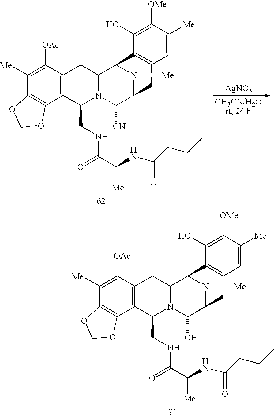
N1([Me])C2C([CN])N3C(CNC(C(NC(CCC)=O)[Me])=O)C4=C(C([OAc])=C([Me])C5=C4OCO5)CC3C1C1=C(C2)C=C([Me])C([OMe])=C1O.[AgNO3].N1([Me])C2C(O)N3C(CNC(C(NC(CCC)=O)[Me])=O)C4=C(C([OAc])=C([Me])C5=C4OCO5)CC3C1C1=C(C2)C=C([Me])C([OMe])=C1O
